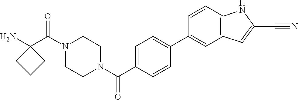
NC1(C(N2CCN(C(=O)C3=CC=C(C4=CC5=C(C=C4)NC(C#N)=C5)C=C3)CC2)=O)CCC1
